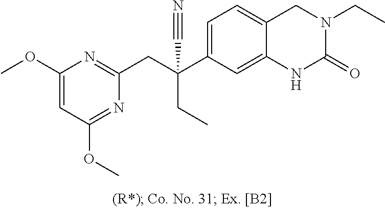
C(C1=CC=C2C(=C1)NC(=O)N(CC)C2)(CC)(CC1=NC(OC)=CC(OC)=N1)C#N
